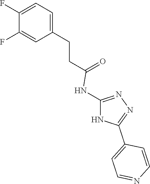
C1=C(CCC(=O)NC2=NN=C(C3=CC=NC=C3)N2)C=C(F)C(F)=C1
